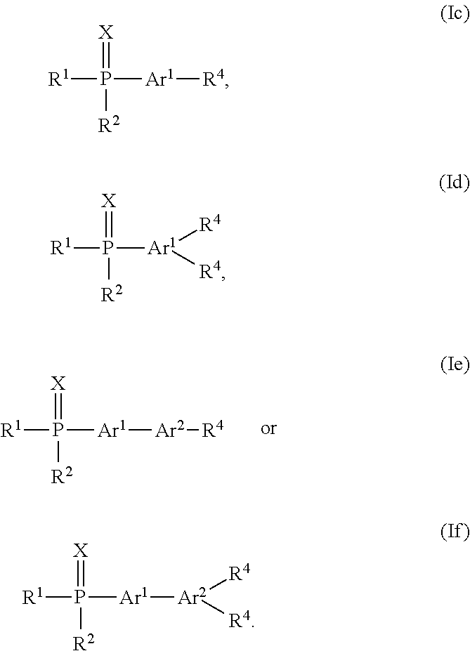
[R1]P(=[X])([R2])[Ar1][Ar2][R4].[R1]P(=[X])([R2])[Ar1][R4].[R1]P(=[X])([R2])[Ar1]([R4])[R4].[R1]P(=[X])([R2])[Ar1][Ar2]([R4])[R4]
